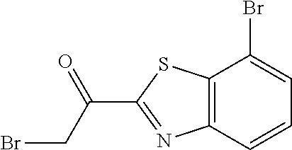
C12=C(C=CC=C1Br)N=C(C(=O)CBr)S2
